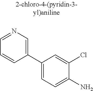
C1=NC=C(C2=CC=C(N)C(Cl)=C2)C=C1
